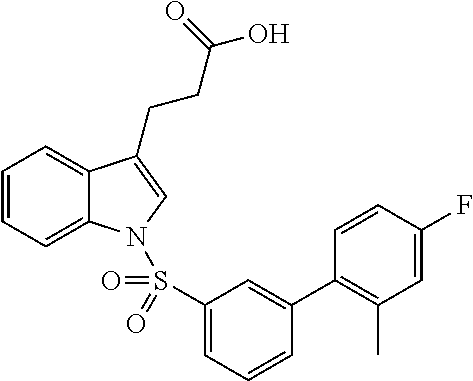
C1=CC=C2C(=C1)C(CCC(O)=O)=CN2S(C1=CC=CC(C2=C(C)C=C(F)C=C2)=C1)(=O)=O
